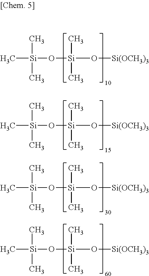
O([Si](C)(C)O[Si(OCH3)3])[Si](C)(C)C.O([Si](C)(C)O[Si(OCH3)3])[Si](C)(C)C.O([Si](C)(C)O[Si(OCH3)3])[Si](C)(C)C.O([Si](C)(C)O[Si(OCH3)3])[Si](C)(C)C
